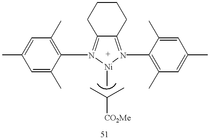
C12=N(C3=C(C)C=C(C)C=C3C)[Ni](C)N(C3=C(C)C=C(C)C=C3C)=C1CCCC2.CC(C)[CO2Me]
